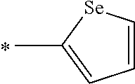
C1=C[Se]C(C)=C1
